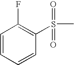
C1=CC(F)=C(S(=O)(=O)C)C=C1
